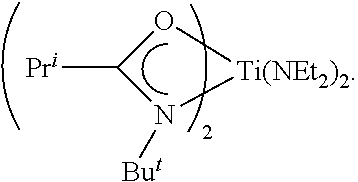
[Pri]C1N([But])[Ti(NEt2)2]O1
